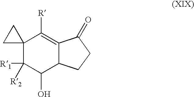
C12(C([R1])([R2])C(O)C3C(=C1[R])C(=O)CC3)CC2
